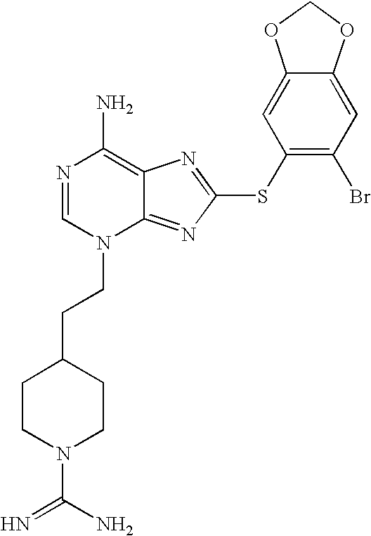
N1=CN(CCC2CCN(C(N)=N)CC2)C2=NC(SC3=C(Br)C=C4C(=C3)OCO4)=NC2=C1N
